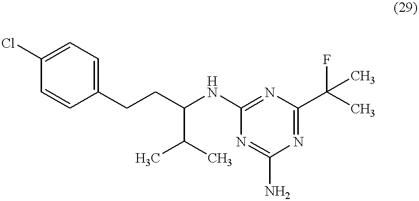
C1=C(Cl)C=CC(CCC(NC2=NC(C(C)(F)C)=NC(N)=N2)C(C)C)=C1
